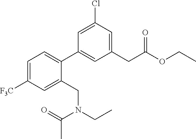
C1(C2=CC=C([F3C])C=C2CN(CC)C(=O)C)=CC(CC(OCC)=O)=CC(Cl)=C1
